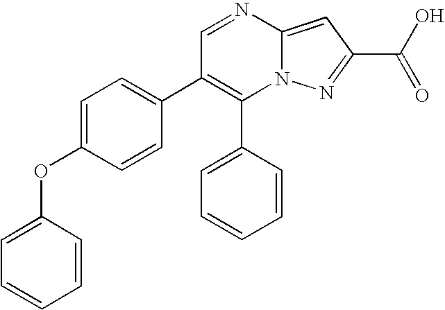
C1(C2=CC=CC=C2)=C(C2=CC=C(OC3=CC=CC=C3)C=C2)C=NC2=CC(C(O)=O)=NN12
